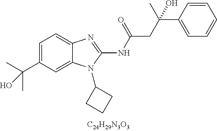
C1=C(C(C)(C)O)C=C2C(=C1)N=C(NC(=O)CC(C)(C1=CC=CC=C1)O)N2C1CCC1
